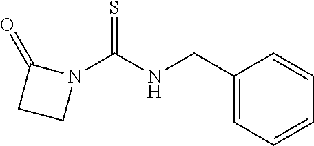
N1(C(NCC2=CC=CC=C2)=S)C(=O)CC1
